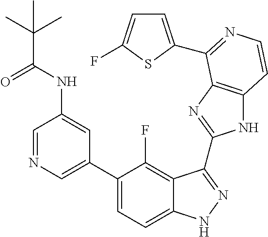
C1=C(C2=CC=C3C(=C2F)C(C2=NC4=C(N2)C=CN=C4C2=CC=C(F)S2)=NN3)C=C(NC(C(C)(C)C)=O)C=N1
